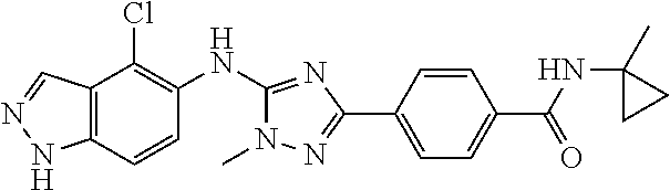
C12=C(C=CC(NC3=NC(C4=CC=C(C(=O)NC5(C)CC5)C=C4)=NN3C)=C1Cl)NN=C2
